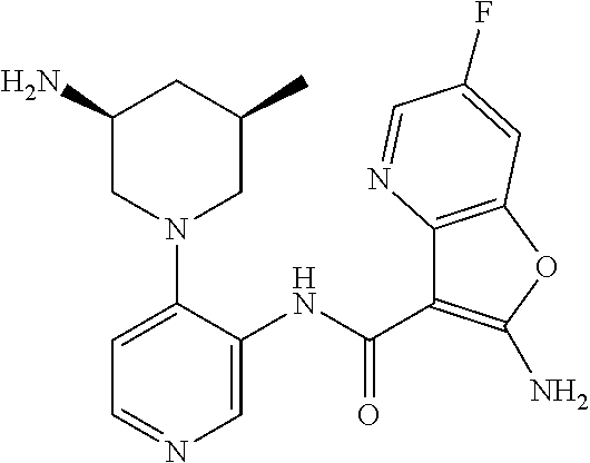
C1=C(N2CC(C)CC(N)C2)C(NC(C2=C(N)OC3=C2N=CC(F)=C3)=O)=CN=C1
